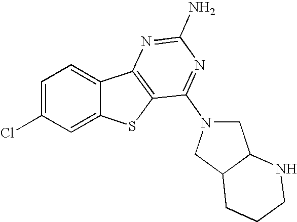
C1=C(Cl)C=C2C(=C1)C1=C(S2)C(N2CC3C(C2)CCCN3)=NC(N)=N1
